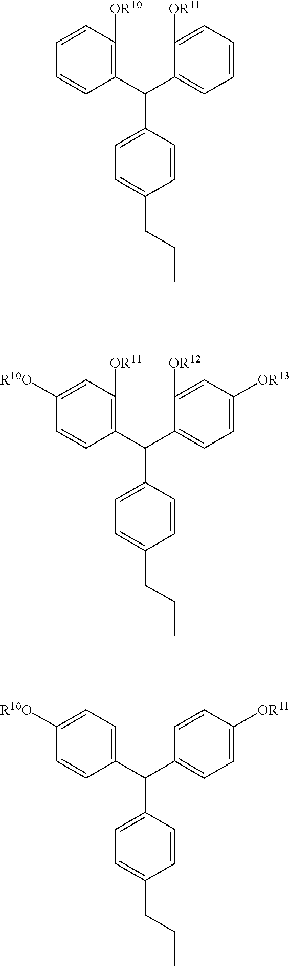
C1(C(C2=C([OR10])C=CC=C2)C2=CC=C(CCC)C=C2)=CC=CC=C1[OR11].C1(C(C2=CC=C([R10O])C=C2)C2=CC=C(CCC)C=C2)=CC=C([OR11])C=C1.C1=C(C(C2=C([OR11])C=C([R10O])C=C2)C2=CC=C(CCC)C=C2)C([OR12])=CC([OR13])=C1
